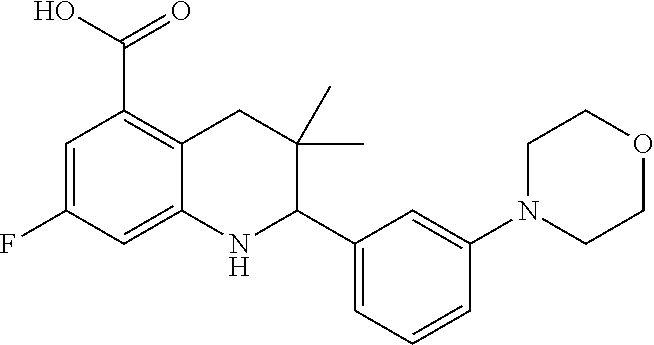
C1=C(F)C=C2C(=C1C(O)=O)CC(C)(C)C(C1=CC=CC(N3CCOCC3)=C1)N2
